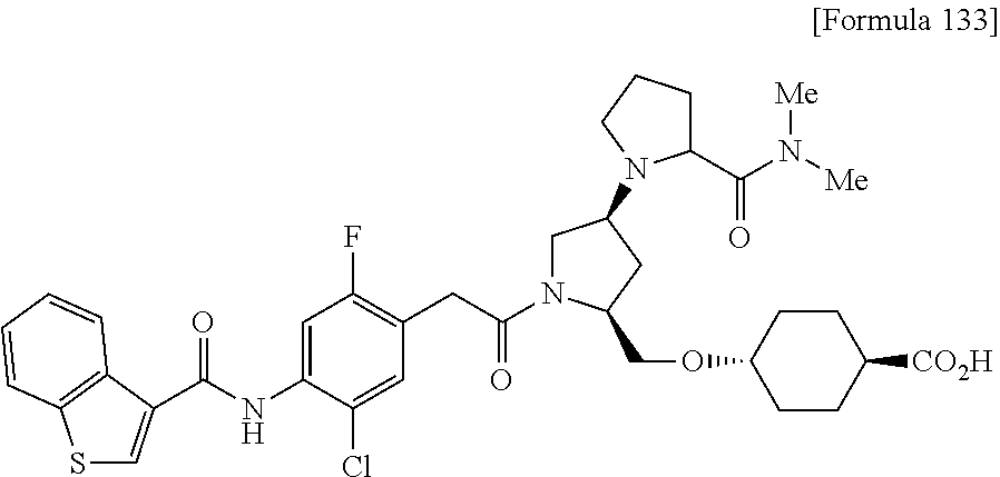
C1=C(C(NC2=CC(F)=C(CC(=O)N3CC(N4C(C(N([Me])[Me])=O)CCC4)CC3COC3CCC([CO2H])CC3)C=C2Cl)=O)C2=C(C=CC=C2)S1
